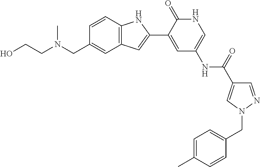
C1=CC2=C(C=C1CN(CCO)C)C=C(C1=CC(NC(=O)C3=CN(CC4=CC=C(C)C=C4)N=C3)=CNC1=O)N2
